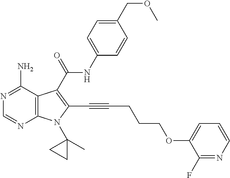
C12=C(C(N)=NC=N1)C(C(=O)NC1=CC=C(COC)C=C1)=C(C#CCCCOC1=CC=CN=C1F)N2C1(C)CC1
